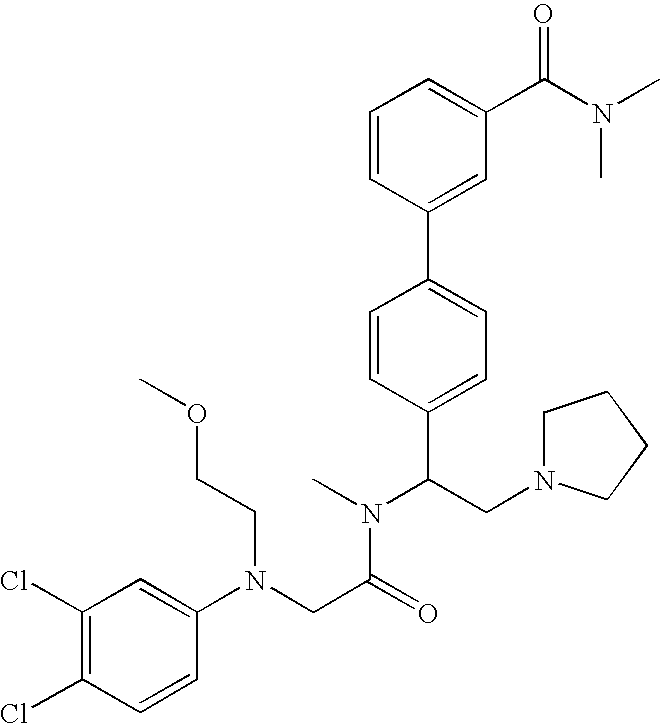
C(C(N(C)C(CN1CCCC1)C1=CC=C(C2=CC(C(N(C)C)=O)=CC=C2)C=C1)=O)N(C1=CC(Cl)=C(Cl)C=C1)CCOC
